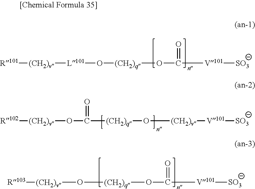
[R101][(CH2)v][L101]O[(CH2)q]OC(=O)[V101][SO3].[R102][(CH2)v]OC([(CH2)q]O[(CH2)v][V101][SO3])=O.[R103][(CH2)v]O[(CH2)q]OC(=O)[V101][SO3]
